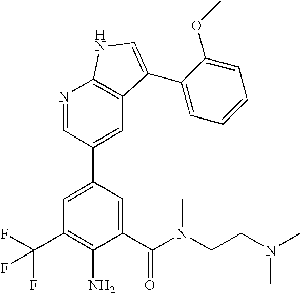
C1(C(N(CCN(C)C)C)=O)=CC(C2=CC3=C(N=C2)NC=C3C2=CC=CC=C2OC)=CC(C(F)(F)F)=C1N
